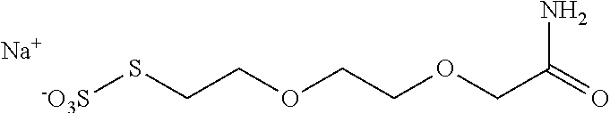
[-O3S]SCCOCCOCC(=O)N.[Na]
